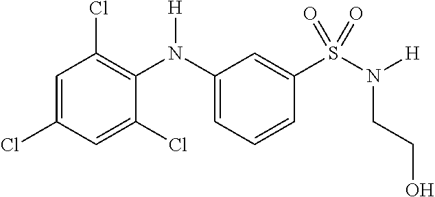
C1=C(Cl)C=C(Cl)C(N(C2=CC=CC(S(N([H])CCO)(=O)=O)=C2)[H])=C1Cl
